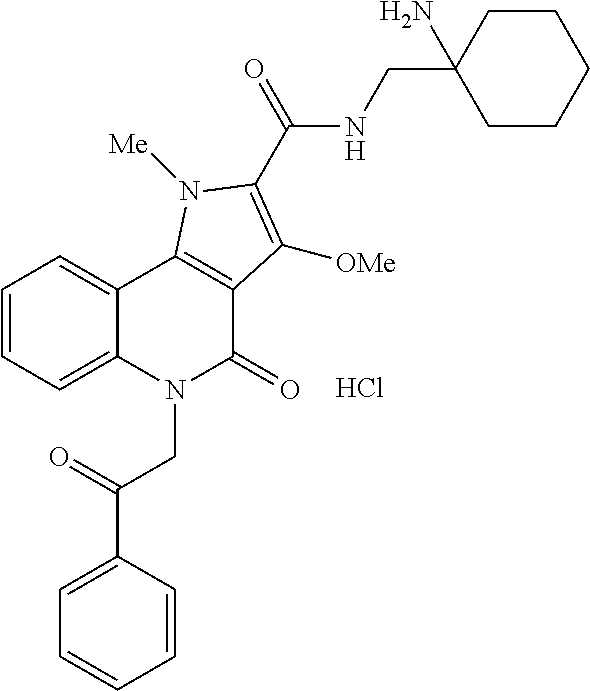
C1=CC=C2C(=C1)C1=C(C(=O)N2CC(C2=CC=CC=C2)=O)C([OMe])=C(C(=O)NCC2(N)CCCCC2)N1[Me].Cl
